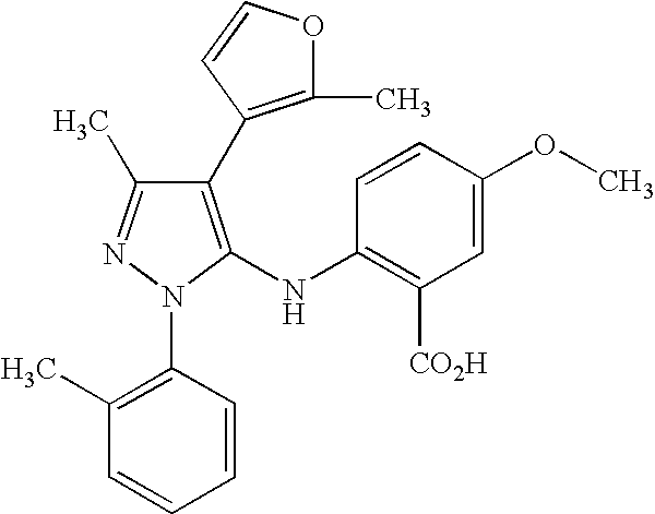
C1(C2=C(C)OC=C2)=C(NC2=C([CO2H])C=C(OC)C=C2)N(C2=C(C)C=CC=C2)N=C1C
